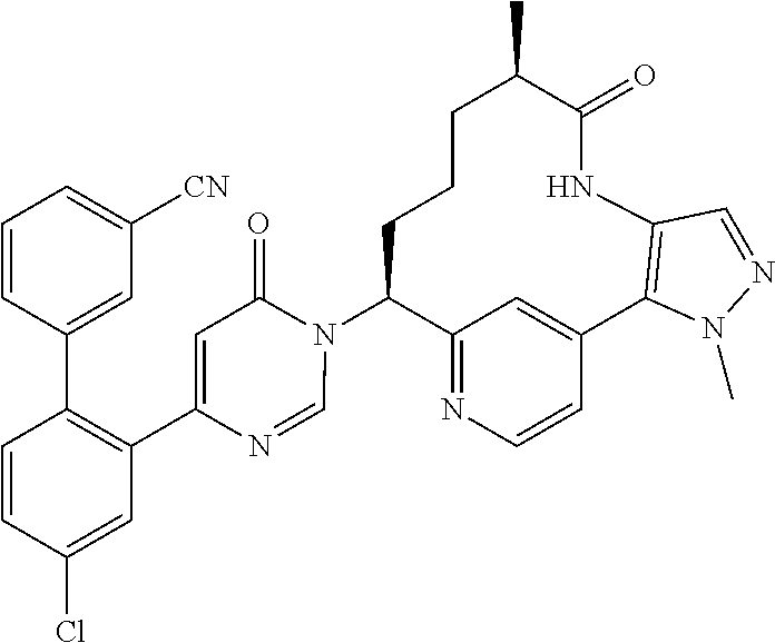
C12=NC=CC(=C1)C1=C(NC(=O)C(C)CCCC2N2C(=O)C=C(C3=C(C4=CC([CN])=CC=C4)C=CC(Cl)=C3)N=C2)C=NN1C
